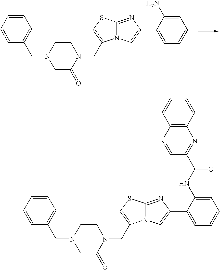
C12=NC(C3=CC=CC=C3N)=CN1C(CN1CCN(CC3=CC=CC=C3)CC1=O)=CS2.C12=NC(C3=CC=CC=C3NC(=O)C3=NC4=C(N=C3)C=CC=C4)=CN1C(CN1CCN(CC3=CC=CC=C3)CC1=O)=CS2
